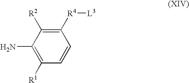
NC1=C([R1])C=CC([R4][L3])=C1[R2]
